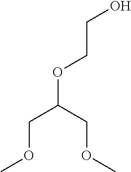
C(COC(COC)COC)O
